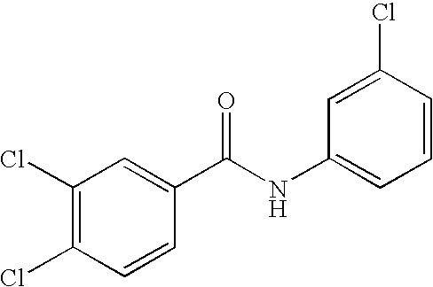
C1(Cl)=C(Cl)C=CC(C(NC2=CC=CC(Cl)=C2)=O)=C1
